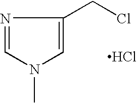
N1=CN(C)C=C1CCl.Cl
